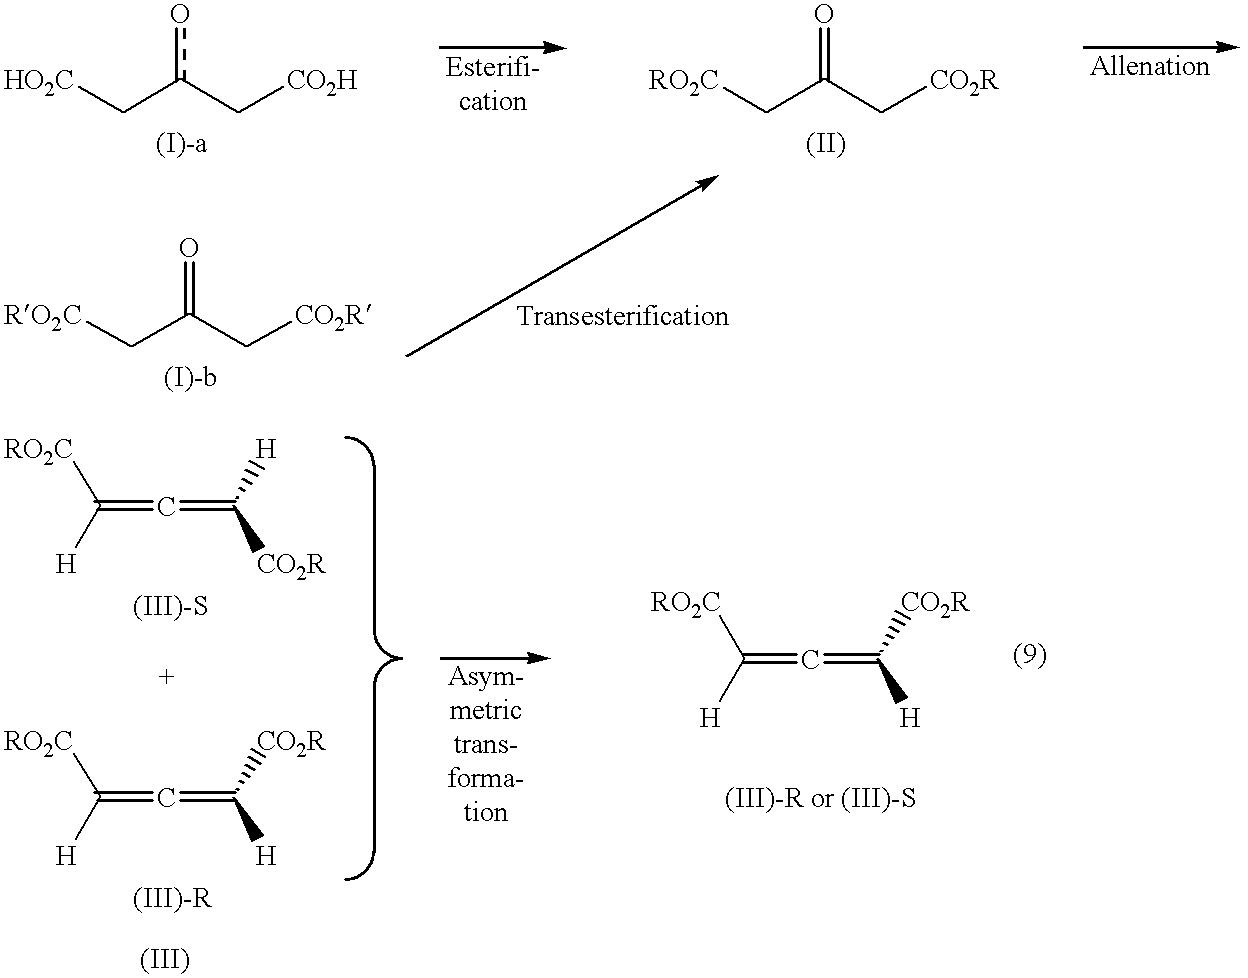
[HO2C]Cc(C[CO2H])o.[RO2C]CC(C[CO2R])=O.C(C(C[CO2R])=O)[RO2C].C(=C=C([CO2R])[H])([H])[RO2C].C(=C=C([H])[CO2R])([H])[RO2C].C(=C=C([H])[CO2R])([H])[RO2C]
